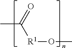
CC(=O)[R1]OC
